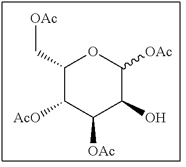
C1(C[OAc])C([AcO])C([OAc])C(O)C([OAc])O1
